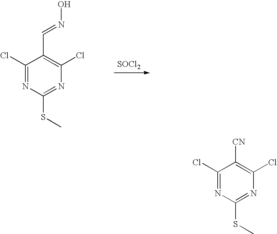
C1(Cl)=NC(SC)=NC(Cl)=C1[CN].C1(Cl)=NC(SC)=NC(Cl)=C1C=NO.[SOCl2]
